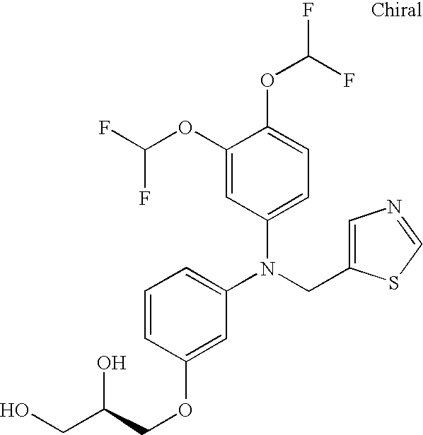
N(CC1=CN=CS1)(C1=CC=CC(OCC(CO)O)=C1)C1=CC=C(OC(F)F)C(OC(F)F)=C1
